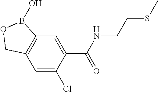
C12=C(C=C(Cl)C(C(NCCSC)=O)=C1)COB2O
